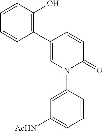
C1(C2=C(O)C=CC=C2)=CN(C2=CC([AcHN])=CC=C2)C(=O)C=C1
